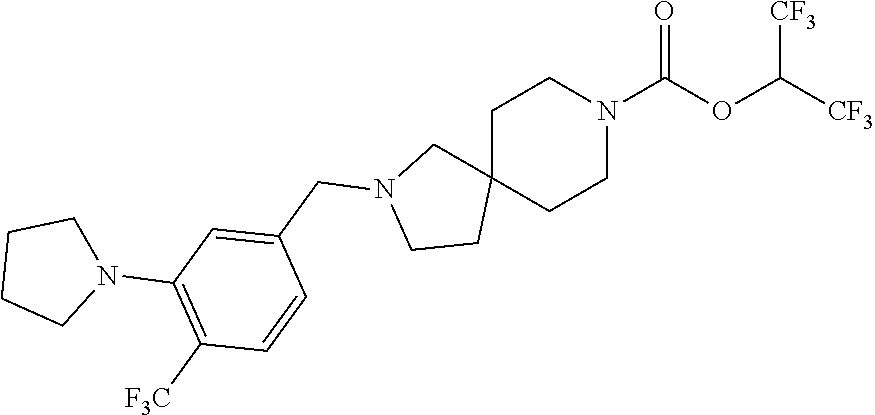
C1C2(CCN(C(OC([CF3])[CF3])=O)C1)CN(CC1=CC(N3CCCC3)=C([F3C])C=C1)CC2
